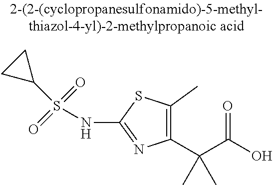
C1(C(C(O)=O)(C)C)=C(C)SC(NS(=O)(=O)C2CC2)=N1
